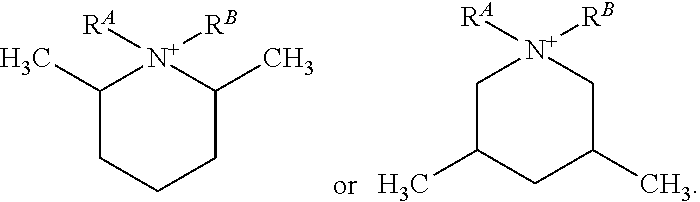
C1(C)CCCC(C)[N+]1([RA])[RB].C1C(C)CC(C)C[N+]1([RA])[RB]
